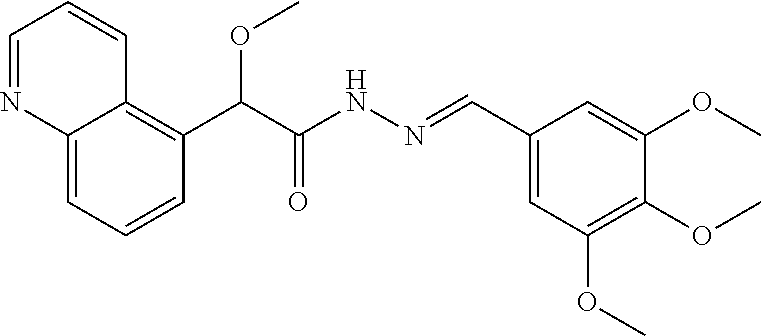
C1=C2C(=C(C(C(=O)NN=CC3=CC(OC)=C(OC)C(OC)=C3)OC)C=C1)C=CC=N2
